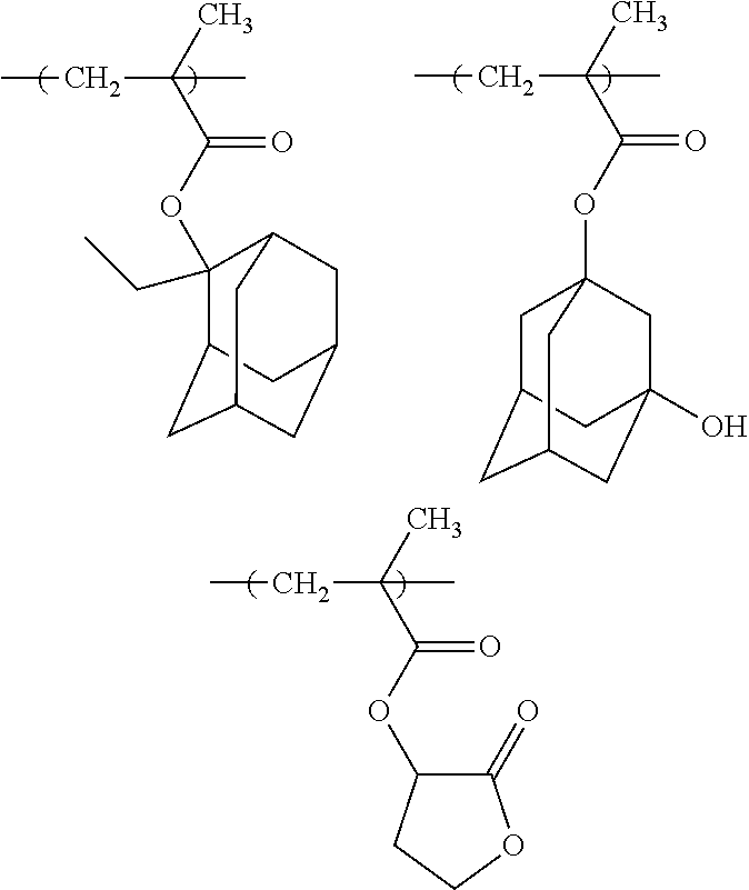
CCC(C)(C)C(OC1C(=O)OCC1)=O.CCC(C)(C)C(OC1(CC)C2CC3CC(CC1C3)C2)=O.CCC(C)(C)C(OC12CC3CC(CC(O)(C1)C3)C2)=O
